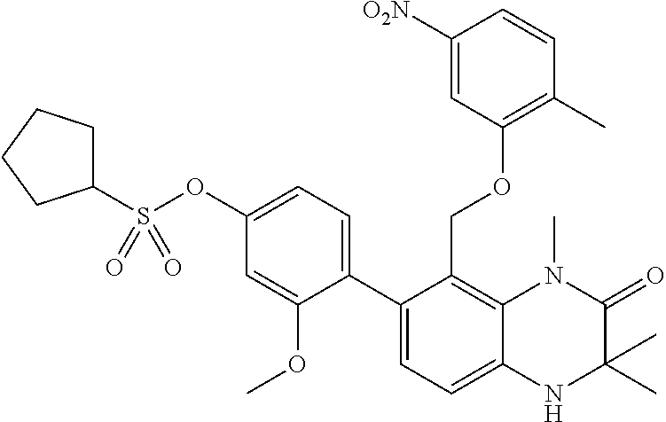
C12=C(COC3=C(C)C=CC([O2N])=C3)C(C3=CC=C(OS(C4CCCC4)(=O)=O)C=C3OC)=CC=C1NC(C)(C)C(=O)N2C
